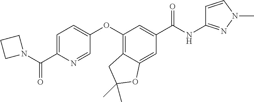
C1=C(C(N2CCC2)=O)N=CC(OC2=C3C(=CC(C(=O)NC4=NN(C)C=C4)=C2)OC(C)(C)C3)=C1
